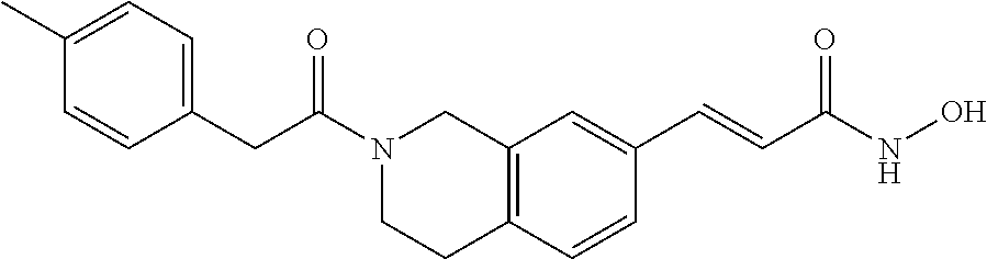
C12=C(C=CC(C=CC(NO)=O)=C1)CCN(C(CC1=CC=C(C)C=C1)=O)C2
